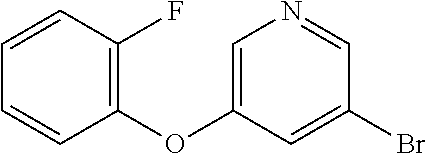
C1=CC(F)=C(OC2=CN=CC(Br)=C2)C=C1
